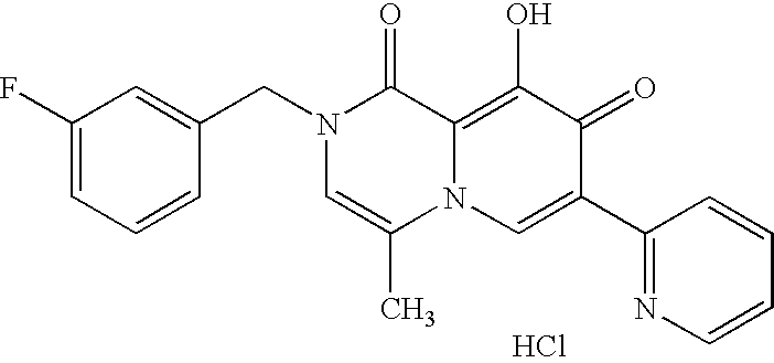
C1(F)=CC=CC(CN2C=C(C)N3C(=C(O)C(=O)C(C4=NC=CC=C4)=C3)C2=O)=C1.Cl
